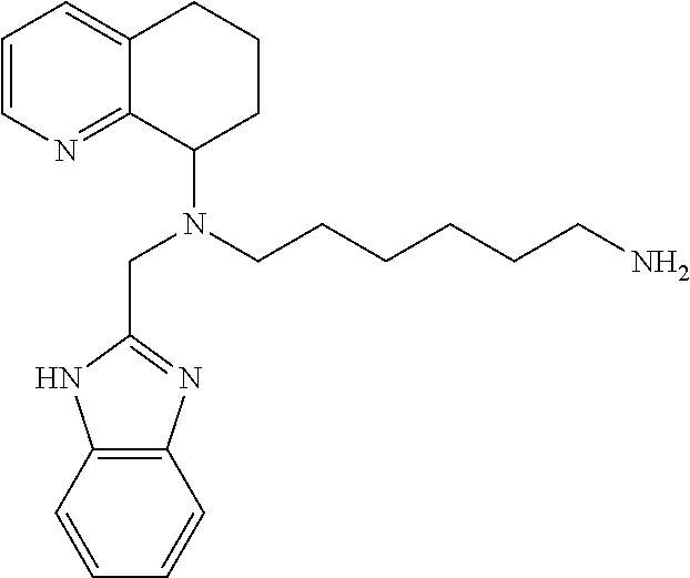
C1=CN=C2C(=C1)CCCC2N(CCCCCCN)CC1=NC2=C(C=CC=C2)N1
